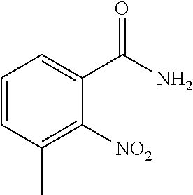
C1=CC(C)=C([NO2])C(C(N)=O)=C1
